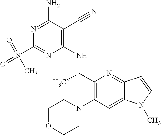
N1=C(N)C(C#N)=C(NC(C2=C(N3CCOCC3)C=C3C(=N2)C=CN3C)C)N=C1S(=O)(=O)C
